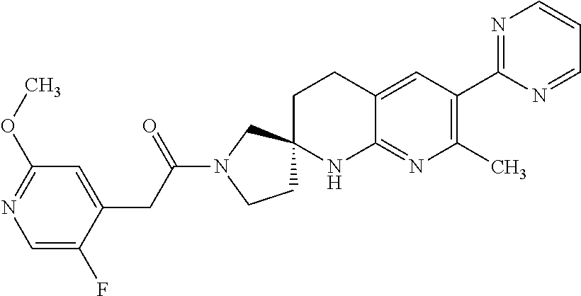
C1=C(F)C(CC(N2CCC3(C2)CCC2=CC(C4=NC=CC=N4)=C(C)N=C2N3)=O)=CC(OC)=N1
